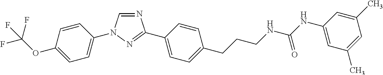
C1=CC(OC(F)(F)F)=CC=C1N1C=NC(C2=CC=C(CCCNC(NC3=CC(C)=CC(C)=C3)=O)C=C2)=N1
